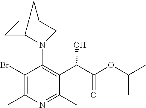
C1(Br)=C(C)N=C(C)C(C(C(OC(C)C)=O)O)=C1N1C2CCC(C1)C2
